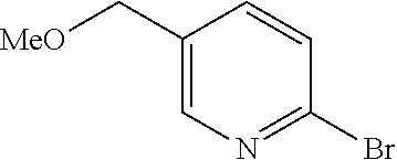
[MeO]CC1=CN=C(Br)C=C1
